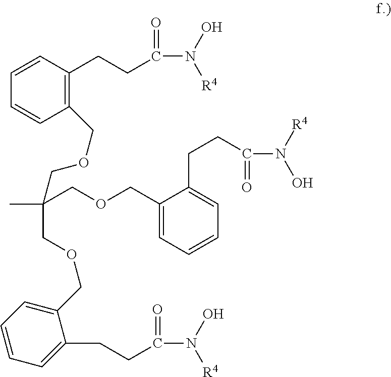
C1=CC(CCC(N(O)[R4])=O)=C(COCC(C)(COCC2=CC=CC=C2CCC(=O)N([R4])O)COCC2=CC=CC=C2CCC(N(O)[R4])=O)C=C1
